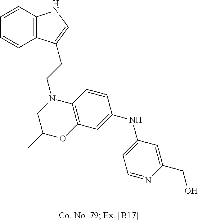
C1=CC2=C(C=C1)C(CCN1CC(C)OC3=C1C=CC(NC1=CC=NC(CO)=C1)=C3)=CN2
